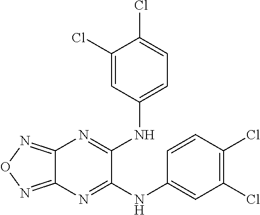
C1(NC2=CC=C(Cl)C(Cl)=C2)=NC2=NON=C2N=C1NC1=CC(Cl)=C(Cl)C=C1
